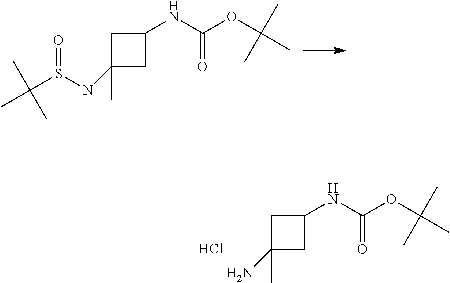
C1C(NS(C(C)(C)C)=O)(C)CC1NC(OC(C)(C)C)=O.C1C(N)(C)CC1NC(OC(C)(C)C)=O.Cl
